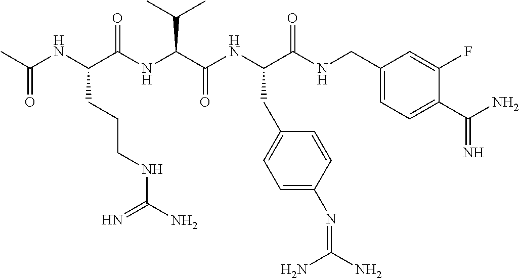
CC(NC(C(NC(C(NC(C(NCC1=CC=C(C(N)=N)C(F)=C1)=O)CC1=CC=C(N=C(N)N)C=C1)=O)C(C)C)=O)CCCNC(N)=N)=O
